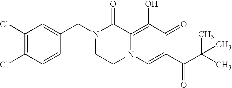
C1(Cl)=C(Cl)C=CC(CN2CCN3C(=C(O)C(=O)C(C(C(C)(C)C)=O)=C3)C2=O)=C1
